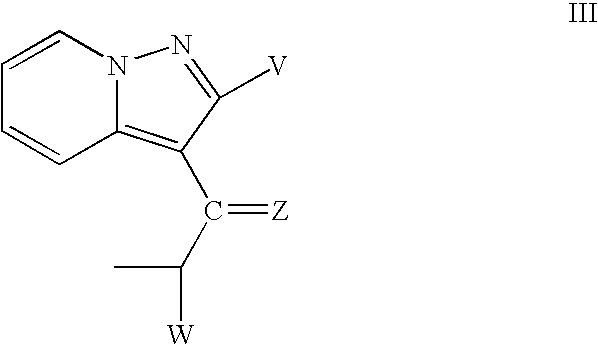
C1=CN2C(=C(C(C([W])C)=[Z])C([V])=N2)C=C1
